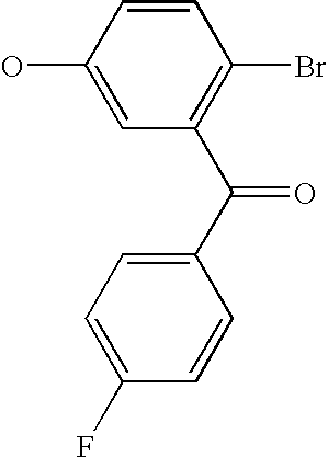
C1(O)=CC(C(C2=CC=C(F)C=C2)=O)=C(Br)C=C1
